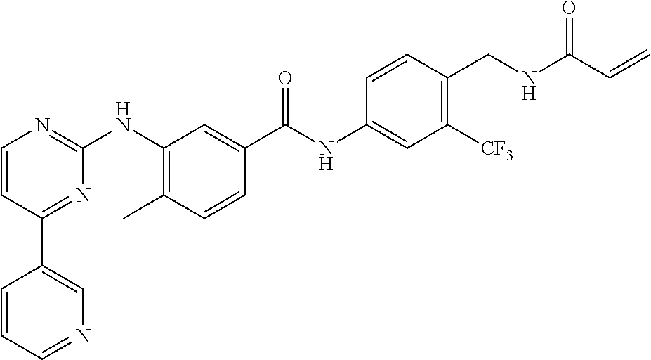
C1(C2=CN=CC=C2)=NC(NC2=C(C)C=CC(C(NC3=CC([CF3])=C(CNC(C=C)=O)C=C3)=O)=C2)=NC=C1
